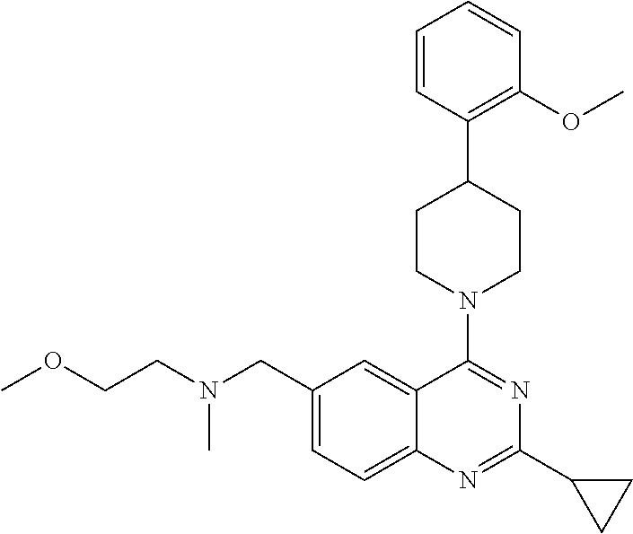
C1(CN(CCOC)C)=CC=C2C(=C1)C(N1CCC(C3=C(OC)C=CC=C3)CC1)=NC(C1CC1)=N2
